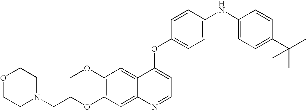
C1=CC(OC2=CC=NC3=CC(OCCN4CCOCC4)=C(OC)C=C23)=CC=C1NC1=CC=C(C(C)(C)C)C=C1
